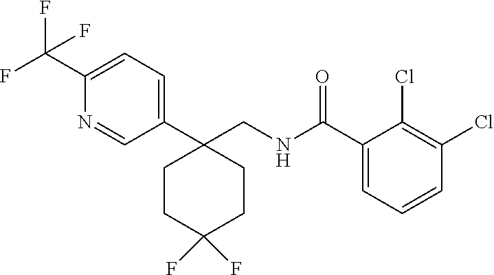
C1(C(F)(F)F)=CC=C(C2(CNC(C3=CC=CC(Cl)=C3Cl)=O)CCC(F)(F)CC2)C=N1
